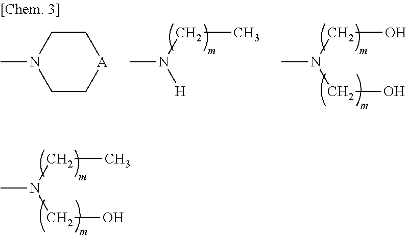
C(N(CC)C)O.[H]N(CC)C.C(N(CO)C)O.C1C[A]CCN1C
